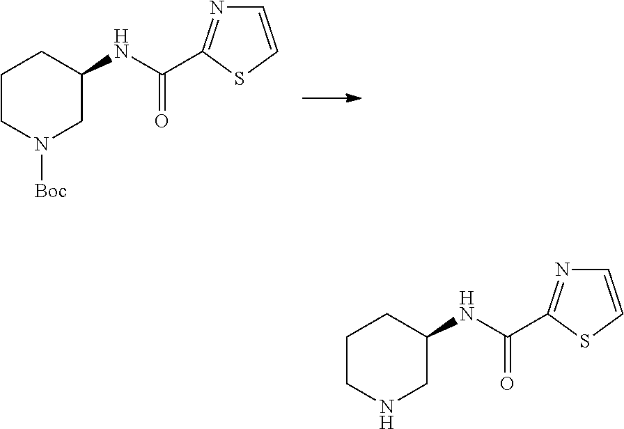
C1CN([Boc])CC(NC(=O)C2=NC=CS2)C1.C1CNCC(NC(=O)C2=NC=CS2)C1
